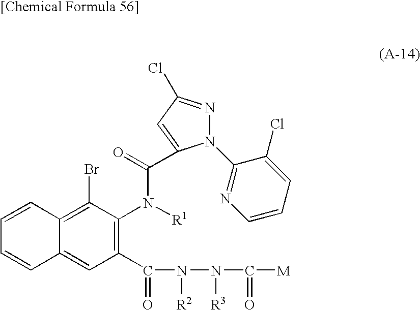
C1(C(=O)N([R2])N([R3])C(=O)[M])=C(N([R1])C(=O)C2=CC(Cl)=NN2C2=NC=CC=C2Cl)C(Br)=C2C(=C1)C=CC=C2
